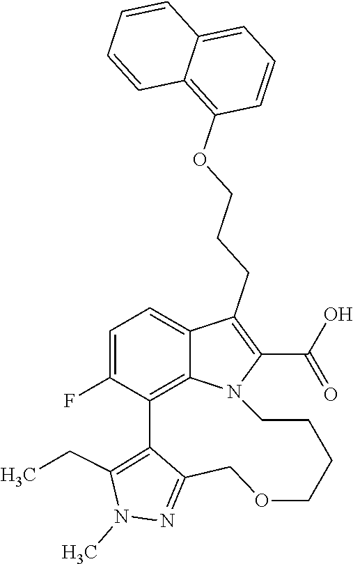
C1=C(F)C2=C3C(=C1)C(CCCOC1=C4C(=CC=C1)C=CC=C4)=C(C(O)=O)N3CCCCOCC1=NN(C)C(CC)=C21
